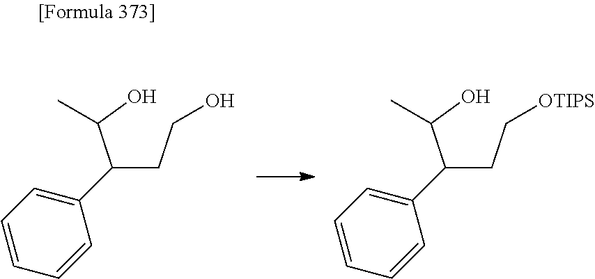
CC(C(C1=CC=CC=C1)CCO)O.CC(C(C1=CC=CC=C1)CC[OTIPS])O
